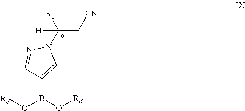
[H]C([R1])(N1N=CC(B(O[Rd])O[Rc])=C1)C[CN]
